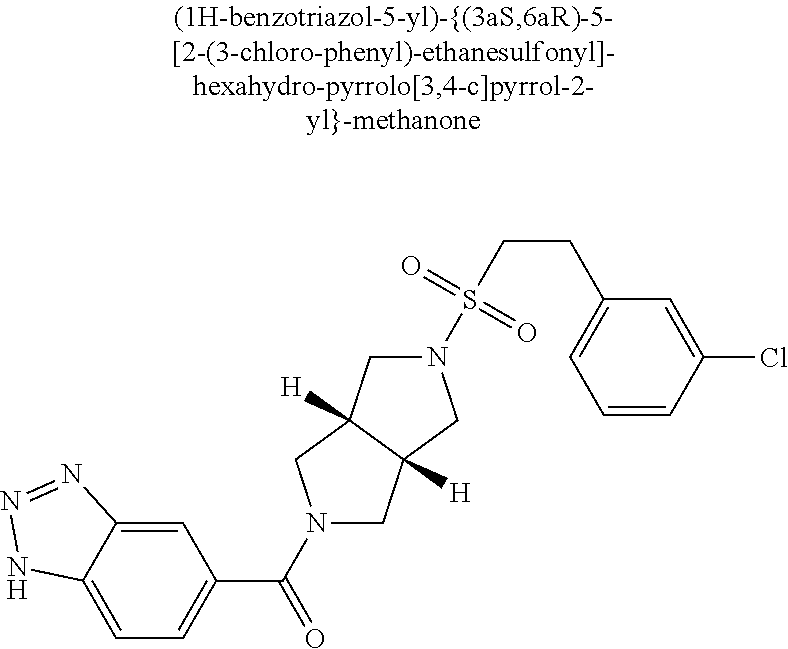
C1=C2C(=CC(C(=O)N3CC4([H])C([H])(C3)CN(S(CCC3=CC=CC(Cl)=C3)(=O)=O)C4)=C1)N=NN2
